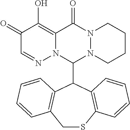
C1(=O)C=NN2C(=C1O)C(=O)N1N(C2C2C3=C(CSC4=C2C=CC=C4)C=CC=C3)CCCC1
